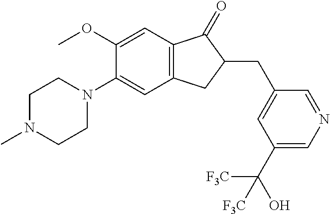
C1(OC)=CC2=C(C=C1N1CCN(C)CC1)CC(CC1=CC(C([F3C])([F3C])O)=CN=C1)C2=O
